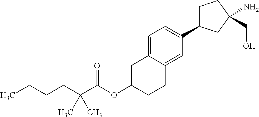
C1C(OC(C(CCCC)(C)C)=O)CCC2=CC(C3CCC(CO)(N)C3)=CC=C12
